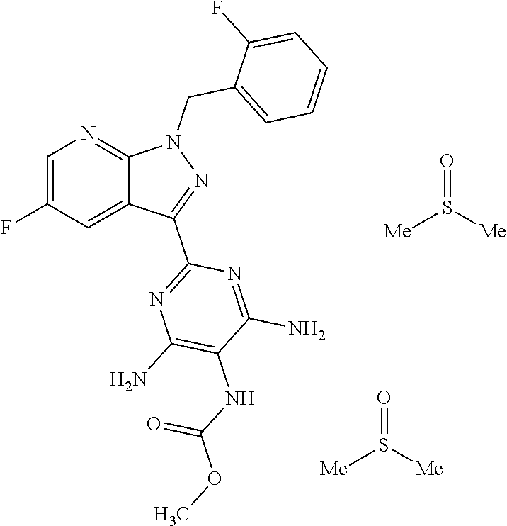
C1=C(F)C=C2C(=N1)N(CC1=CC=CC=C1F)N=C2C1=NC(N)=C(NC(OC)=O)C(N)=N1.O=S([Me])[Me].O=S([Me])[Me]
